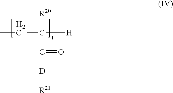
CCC([R20])([H])C([D][R21])=O
